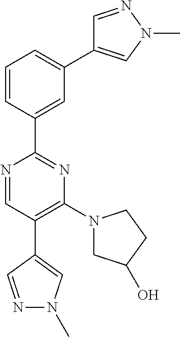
C1=NN(C)C=C1C1=CC=CC(C2=NC(N3CC(O)CC3)=C(C3=CN(C)N=C3)C=N2)=C1
